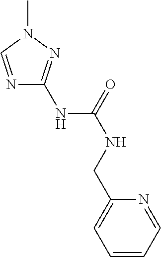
N1=CN(C)N=C1NC(=O)NCC1=CC=CC=N1
